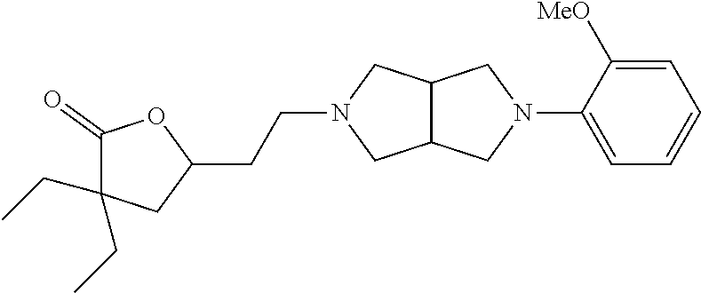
C12C(CN(C3=CC=CC=C3[MeO])C1)CN(CCC1OC(=O)C(CC)(CC)C1)C2
